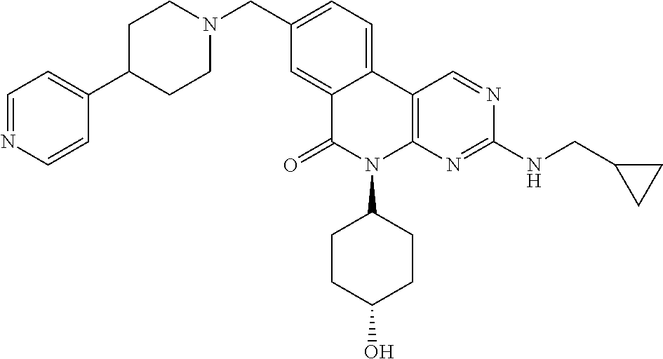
C1(CN2CCC(C3=CC=NC=C3)CC2)=CC=C2C(=C1)C(=O)N(C1CCC(O)CC1)C1=C2C=NC(NCC2CC2)=N1
